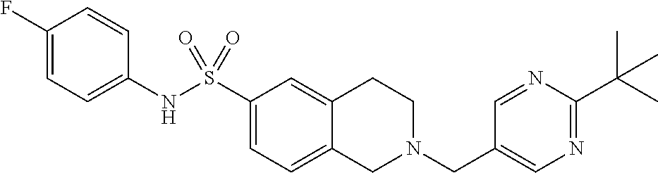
C1(F)=CC=C(NS(C2=CC=C3C(=C2)CCN(CC2=CN=C(C(C)(C)C)N=C2)C3)(=O)=O)C=C1
